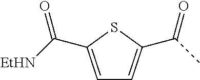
C([EtHN])(=O)C1=CC=C(C(C)=O)S1
